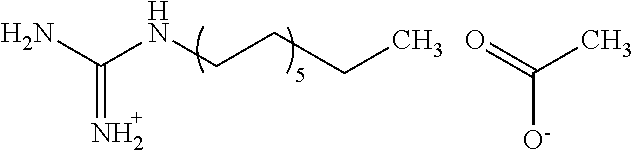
C(=N)(N)NCCCC.C(C)(=O)[O-]
